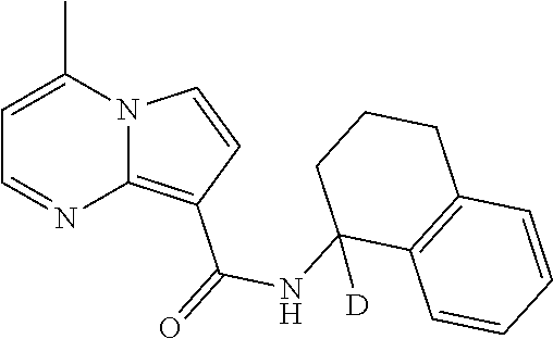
N12C(=C(C(=O)NC3([D])C4=C(C=CC=C4)CCC3)C=C1)N=CC=C2C
